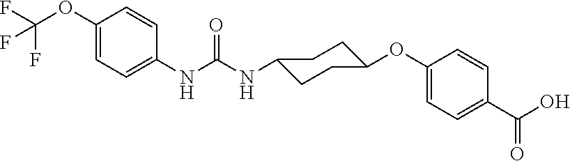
C1(OC(F)(F)F)=CC=C(NC(NC2CCC(OC3=CC=C(C(O)=O)C=C3)CC2)=O)C=C1
